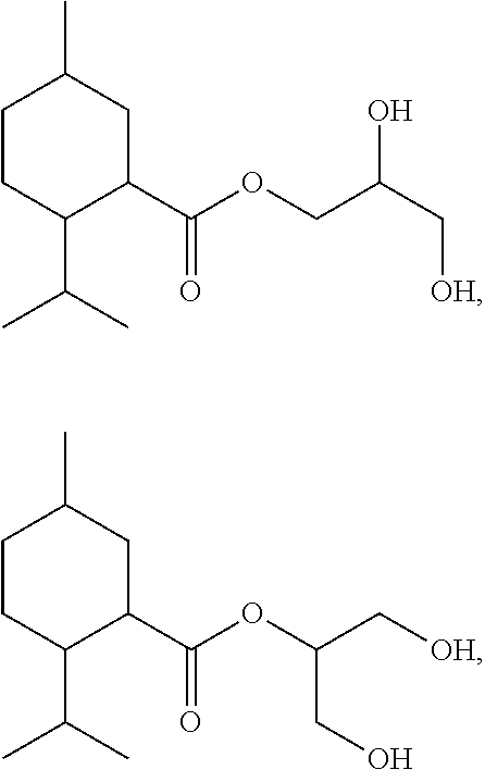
C1CC(C(C)C)C(C(=O)OCC(O)C[OH])CC1C.C1CC(C(C)C)C(C(=O)OC(C[OH])CO)CC1C
